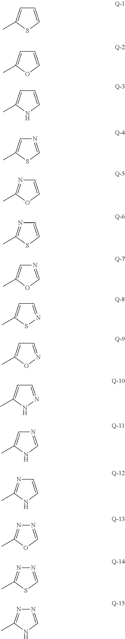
S1C=CC=C1C.O1C=CC=C1C.N1C=CC=C1C.S1C=NC=C1C.O1C=CN=C1C.S1C=CN=C1C.O1C=NC=C1C.S1N=CC=C1C.O1N=CC=C1C.N1N=CC=C1C.N1C=NC=C1C.N1C=CN=C1C.O1C=NN=C1C.S1C=NN=C1C.N1C=NN=C1C
